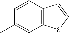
C12=C(C=CC(C)=C1)C=CS2
